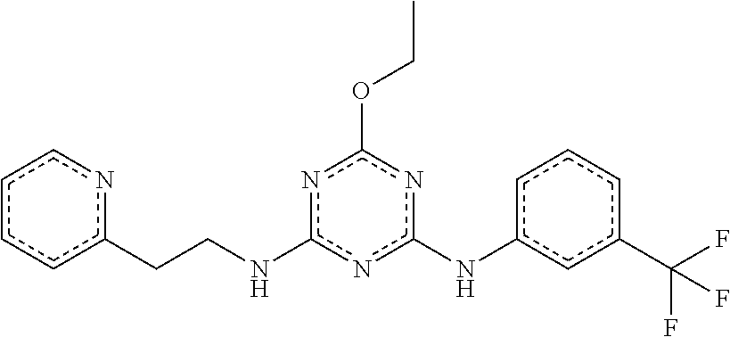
c1c(C(F)(F)F)cc(Nc2nc(OCC)nc(NCCc3ncccc3)n2)cc1
